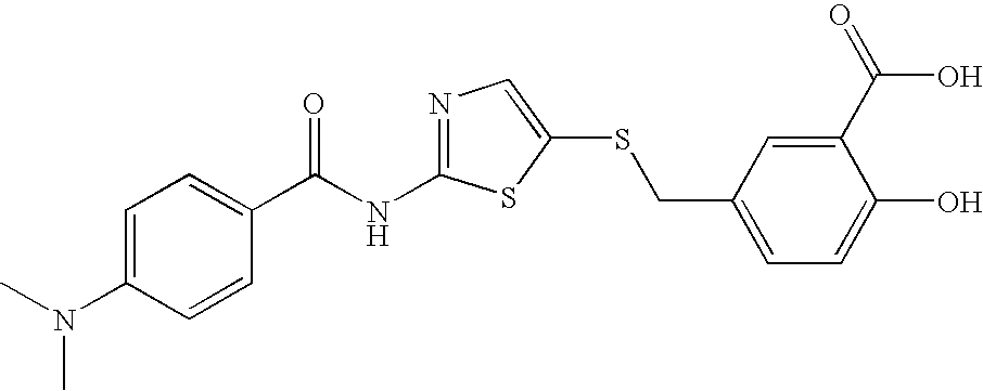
C1=C(N(C)C)C=CC(C(NC2=NC=C(SCC3=CC=C(O)C(C(=O)O)=C3)S2)=O)=C1
